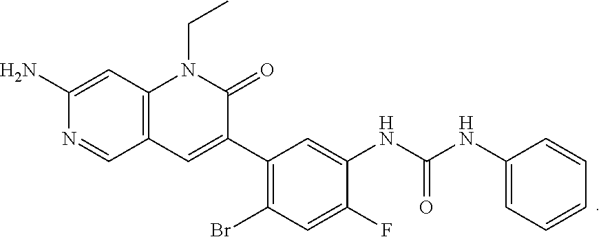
CCN1C2=C(C=C(C3=C(Br)C=C(F)C(NC(=O)NC4=CC=CC=C4)=C3)C1=O)C=NC(N)=C2
